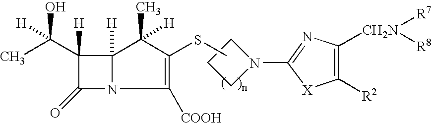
C1(C(C)(O)[H])([H])C(=O)N2C1([H])C(C)([H])C(SC)=C2[COOH].C1CCN1C1=NC([CH2N]([R7])[R8])=C([R2])[X]1
